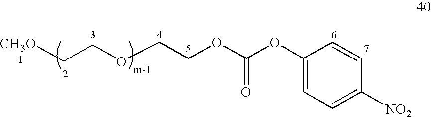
[CH3O]CCOCCOC(OC1=CC=C([NO2])C=C1)=O
